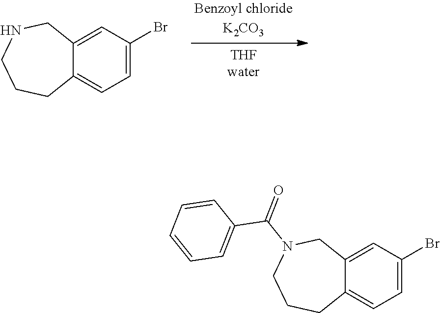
C1=C(Br)C=C2C(=C1)CCCNC2.C1=C(Br)C=C2C(=C1)CCCN(C(C1=CC=CC=C1)=O)C2
